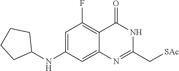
N1=C(C[SAc])NC(=O)C2=C(F)C=C(NC3CCCC3)C=C12
